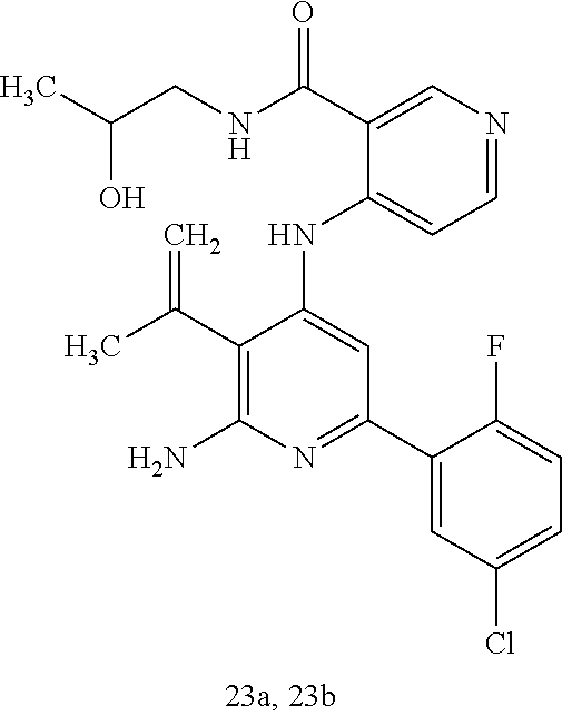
C1(NC2=CC(C3=CC(Cl)=CC=C3F)=NC(N)=C2C(C)=C)=CC=NC=C1C(NCC(C)O)=O
